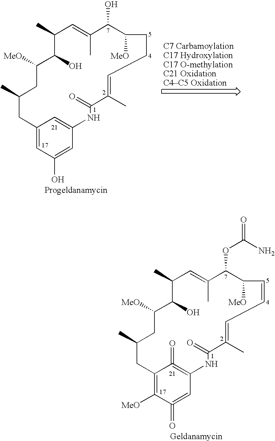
C1(C)C(O)C([MeO])CC(C)CC2=CC(O)=CC(=C2)NC(=O)C(C)=CCCC([MeO])C(O)C(C)=C1.C1(C)C(O)C([MeO])CC(C)CC2=C([MeO])C(=O)=CC(=C2=O)NC(=O)C(C)=CC=CC([MeO])C(OC(=O)N)C(C)=C1
